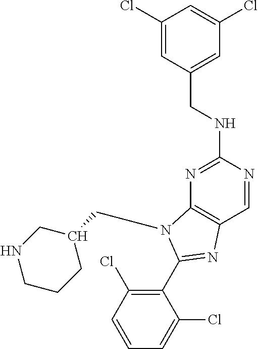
C1=NC(NCC2=CC(Cl)=CC(Cl)=C2)=NC2=C1N=C(C1=C(Cl)C=CC=C1Cl)N2CC1CNCCC1
